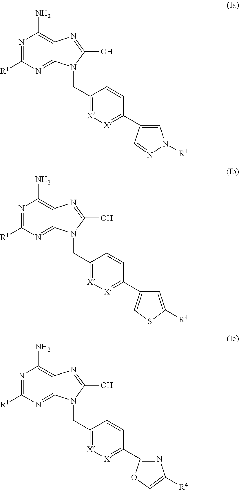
N1=C([R1])N=C2C(=C1N)N=C(O)N2CC1=[X][X]=C(C2=CN([R4])N=C2)C=C1.N1=C([R1])N=C2C(=C1N)N=C(O)N2CC1=[X][X]=C(C2=CSC([R4])=C2)C=C1.N1=C([R1])N=C2C(=C1N)N=C(O)N2CC1=[X][X]=C(C2=NC([R4])=CO2)C=C1
